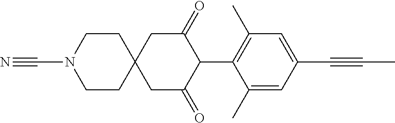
C1CN(C#N)CCC12CC(=O)C(C1=C(C)C=C(C#CC)C=C1C)C(=O)C2
